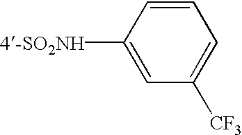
[4-SO2NH]C1=CC([CF3])=CC=C1
